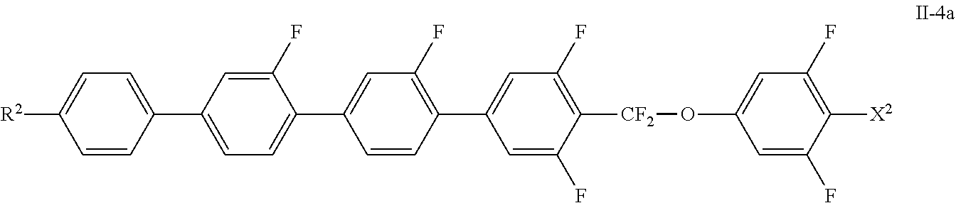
C1=C([R2])C=CC(C2=CC=C(C3=CC(F)=C(C4=CC(F)=C([CF2]OC5=CC(F)=C([X2])C(F)=C5)C(F)=C4)C=C3)C(F)=C2)=C1
